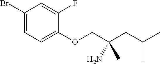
C1(Br)=CC=C(OCC(CC(C)C)(N)C)C(F)=C1
